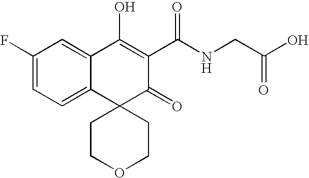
C1(F)=CC=C2C(=C1)C(O)=C(C(NCC(O)=O)=O)C(=O)C21CCOCC1
